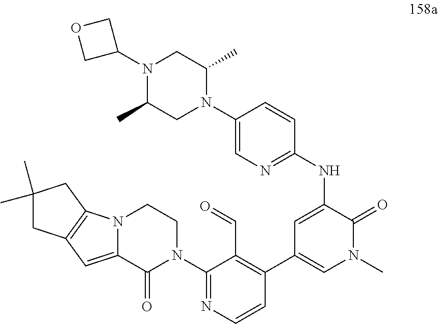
C1(N2CCN3C(=CC4=C3CC(C)(C)C4)C2=O)=NC=CC(C2=CN(C)C(=O)C(NC3=NC=C(N4C(C)CN(C5COC5)C(C)C4)C=C3)=C2)=C1C=O
